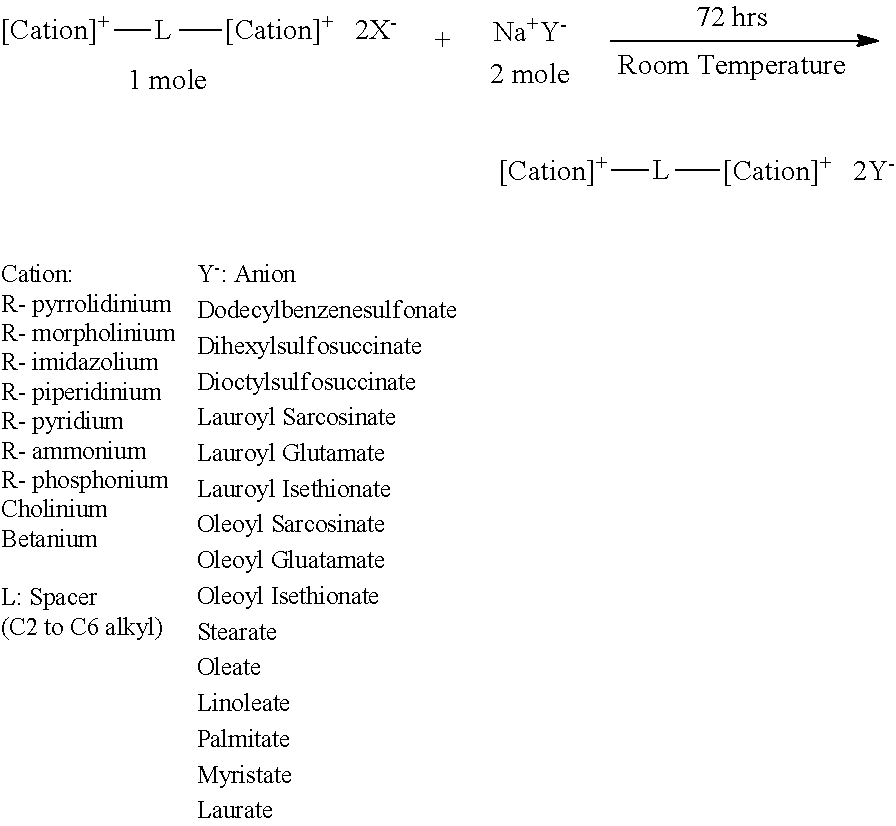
[[Cation]+][L][[Cation]+].[[Cation]+][L][[Cation]+]
